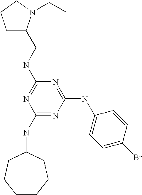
C1(NC2CCCCCC2)=NC(NC2=CC=C(Br)C=C2)=NC(NCC2CCCN2CC)=N1
